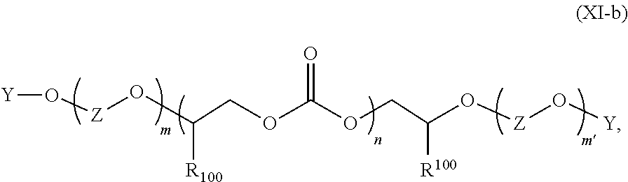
C(O[Z]O[Y])(COC(OCC(O[Z]O[Y])[R100])=O)[R100]
